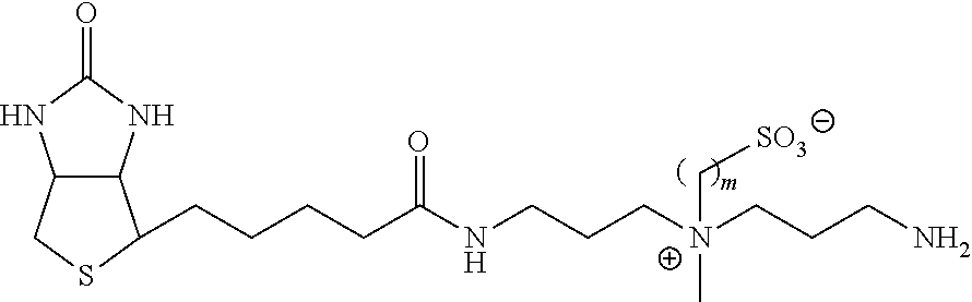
C(CCCC(NCCC[N+](CCCN)(C)C[SO3])=O)C1C2C(NC(=O)N2)CS1
